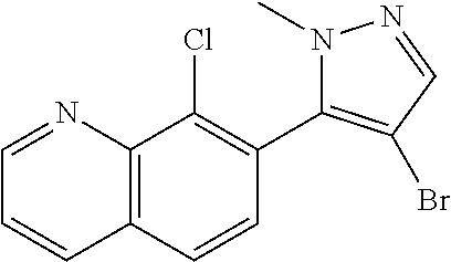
C12=C(C=CC(C3=C(Br)C=NN3C)=C1Cl)C=CC=N2
